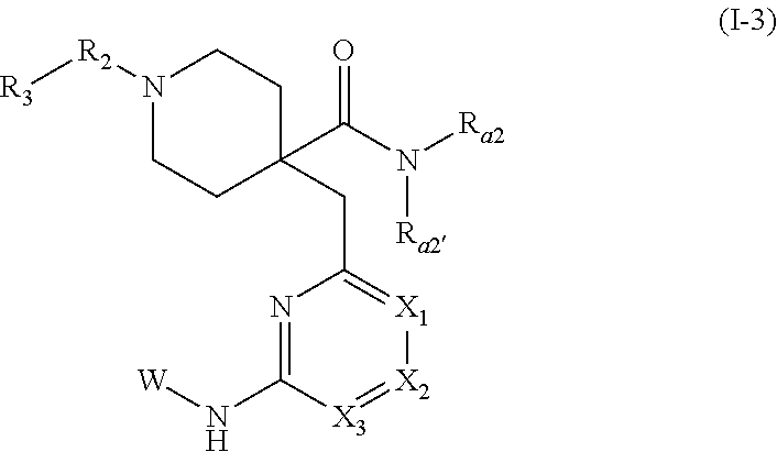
N1=C(N[W])[X3]=[X2][X1]=C1CC1(C(N([Ra2])[Ra2])=O)CCN([R2][R3])CC1
